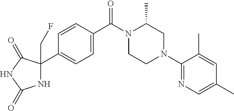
N1C(CF)(C2=CC=C(C(N3CCN(C4=NC=C(C)C=C4C)CC3C)=O)C=C2)C(=O)NC1=O
